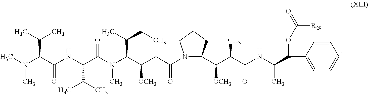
C1(C(C(C(NC(C(C2=CC=CC=C2)OC(=O)[R29])C)=O)C)[OCH3])CCCN1C(CC(C(N(C(C(NC(C(N(C)C)C(C)C)=O)C(C)C)=O)C)C(CC)C)[OCH3])=O
